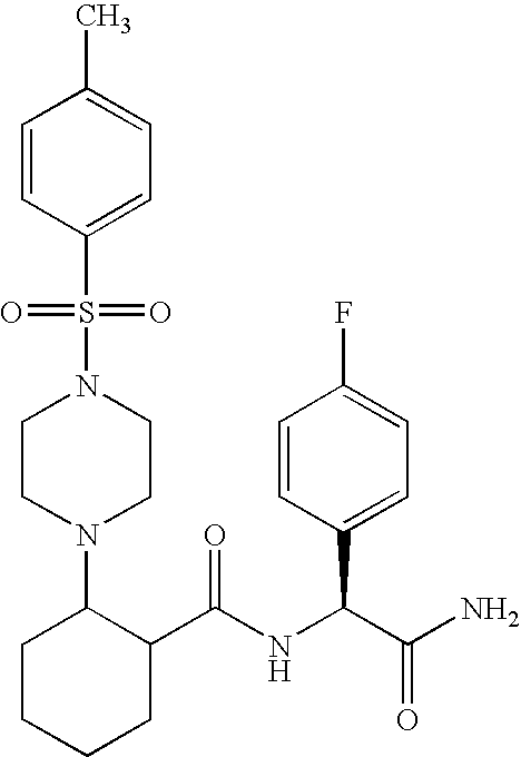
C1=CC(S(=O)(=O)N2CCN(C3CCCCC3C(NC(C(N)=O)C3=CC=C(F)C=C3)=O)CC2)=CC=C1C
